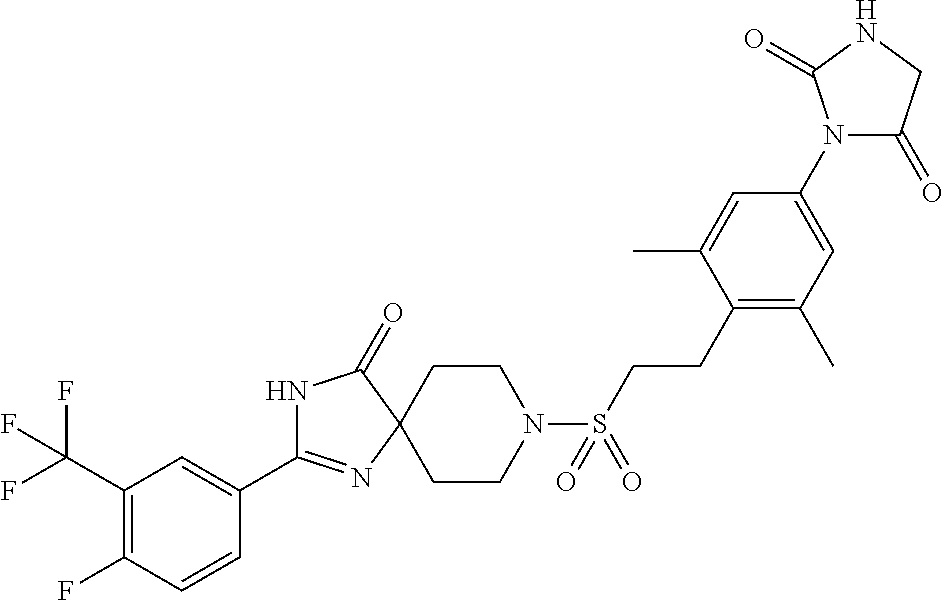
N1C(C2=CC(C(F)(F)F)=C(F)C=C2)=NC2(C1=O)CCN(S(CCC1=C(C)C=C(N3C(=O)CNC3=O)C=C1C)(=O)=O)CC2
